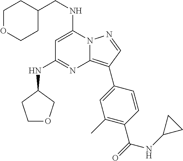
N12C(=C(C3=CC(C)=C(C(=O)NC4CC4)C=C3)C=N1)N=C(NC1COCC1)C=C2NCC1CCOCC1
